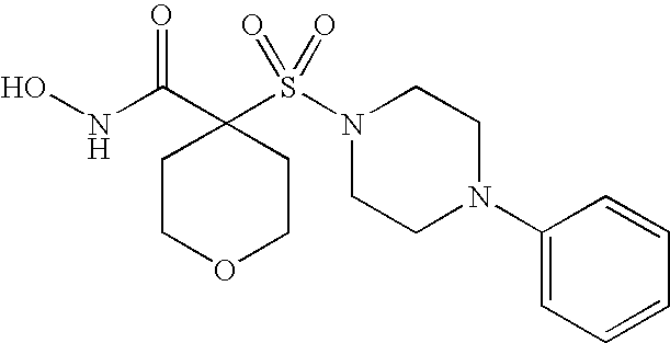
ONC(C1(S(N2CCN(C3=CC=CC=C3)CC2)(=O)=O)CCOCC1)=O
